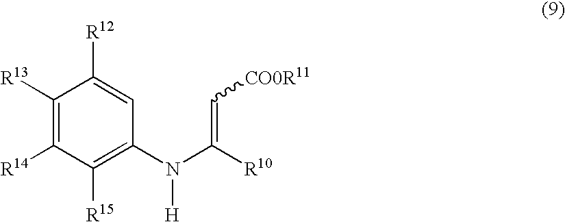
C1([R13])=C([R14])C([R15])=C(N(C([R10])=C[CO0R11])[H])C=C1[R12]
